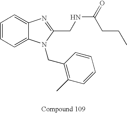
C1=CC=C2C(=C1)N=C(CNC(CCC)=O)N2CC1=C(C)C=CC=C1
